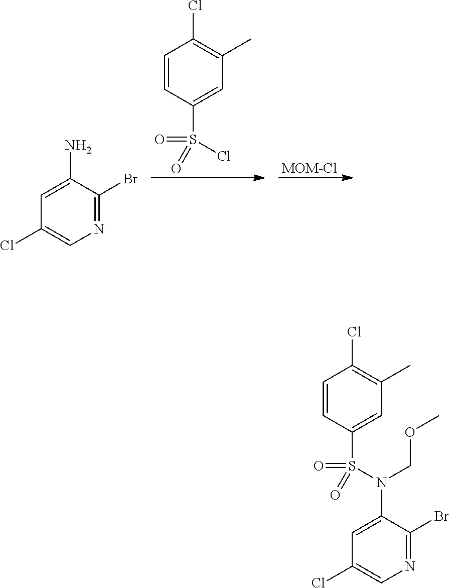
C1=CC(S(Cl)(=O)=O)=CC(C)=C1Cl.C1=C(N)C(Br)=NC=C1Cl.[MOM-Cl].C1=CC(S(N(C2=CC(Cl)=CN=C2Br)COC)(=O)=O)=CC(C)=C1Cl
